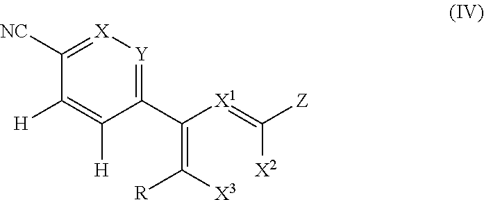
C(=C(C1=[Y][X]=C([NC])C([H])=C1[H])[X1]=C([X2])[Z])([R])[X3]
